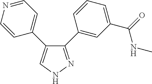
C1=CN=CC=C1C1=CNN=C1C1=CC(C(=O)NC)=CC=C1
